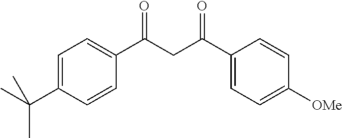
C1=C(C(C)(C)C)C=CC(C(CC(C2=CC=C([OMe])C=C2)=O)=O)=C1
